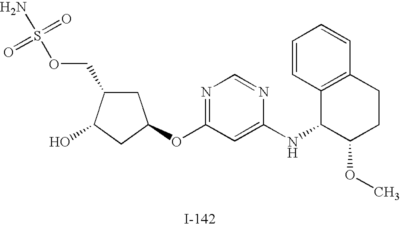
C1C(COS(N)(=O)=O)C(O)CC1OC1=NC=NC(NC2C(OC)CCC3=C2C=CC=C3)=C1
